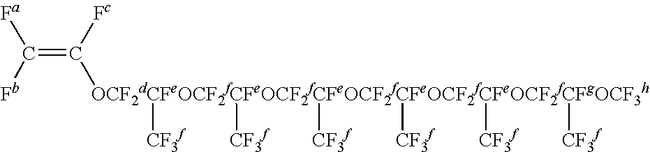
C(=C([Fc])[OCF2dCFeOCF2fCFeOCF2fCFeOCF2fCFeOCF2fCFeOCF2fCFgOCF3h]([CF3f])([CF3f])([CF3f])([CF3f])([CF3f])[CF3f])([Fb])[Fa]
